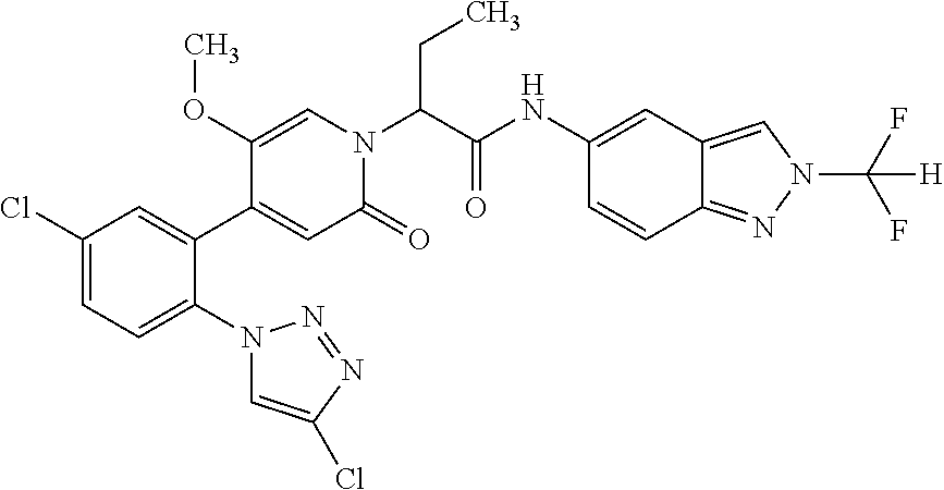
C1(Cl)=CC=C(N2C=C(Cl)N=N2)C(C2=CC(=O)N(C(C(NC3=CC4=CN(C(F)(F)[H])N=C4C=C3)=O)CC)C=C2OC)=C1
